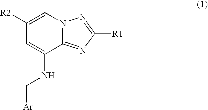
C1([R2])=CN2C(=NC([R1])=N2)C(NC[Ar])=C1
